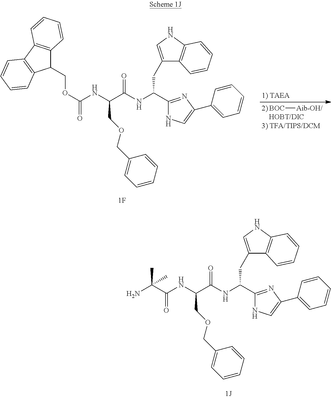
C1(CC(NC(C(NC(C(C)(N)C)=O)COCC2=CC=CC=C2)=O)C2=NC(C3=CC=CC=C3)=CN2)=CNC2=C1C=CC=C2.C1(CC(NC(C(NC(OCC2C3=C(C4=C2C=CC=C4)C=CC=C3)=O)COCC2=CC=CC=C2)=O)C2=NC(C3=CC=CC=C3)=CN2)=CNC2=C1C=CC=C2.[BOC][Aib-OH/]
